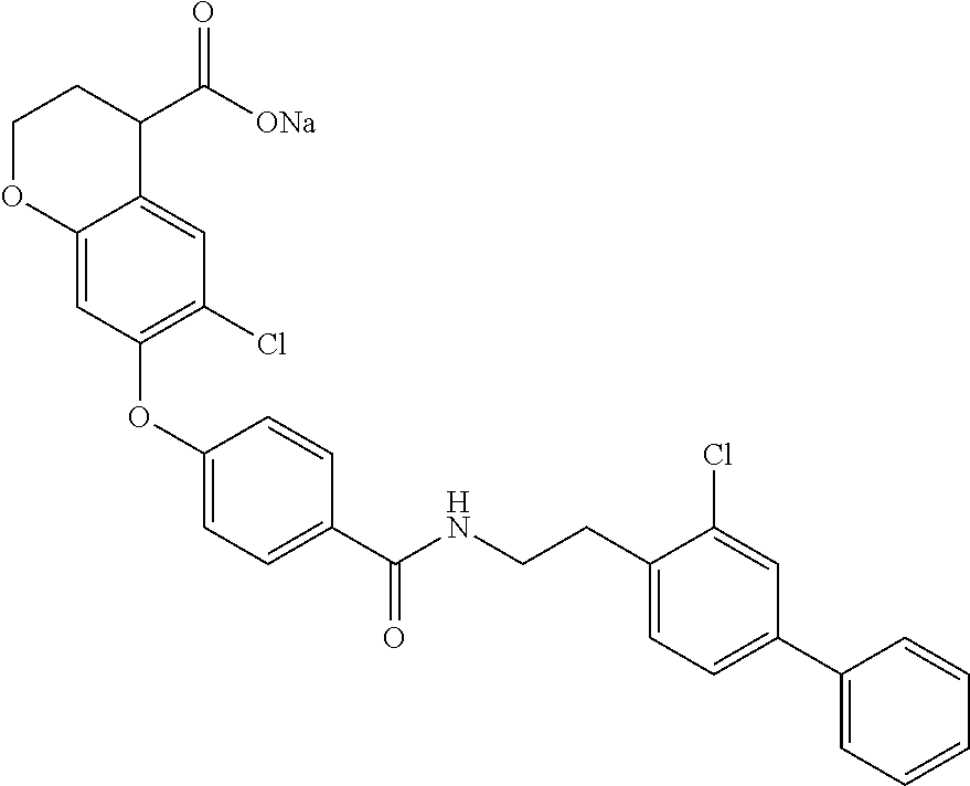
C1(OC2=C(Cl)C=C3C(=C2)OCCC3C([ONa])=O)=CC=C(C(NCCC2=CC=C(C3=CC=CC=C3)C=C2Cl)=O)C=C1
